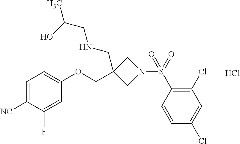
Cl.C1=C([NC])C(F)=CC(OCC2(CNCC(O)C)CN(S(C3=C(Cl)C=C(Cl)C=C3)(=O)=O)C2)=C1
